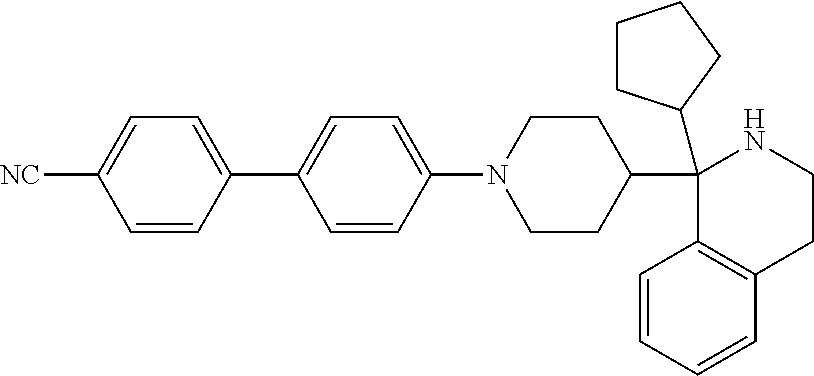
C1(C2CCCC2)(C2CCN(C3=CC=C(C4=CC=C([NC])C=C4)C=C3)CC2)C2=C(CCN1)C=CC=C2
